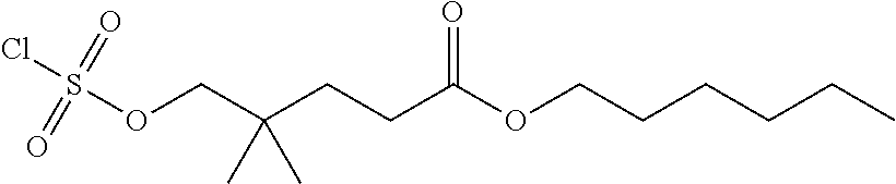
ClS(OCC(CCC(OCCCCCC)=O)(C)C)(=O)=O
